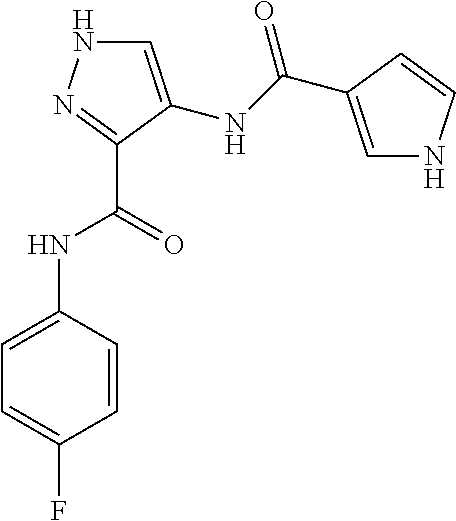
C1=C(NC(=O)C2=CNC=C2)C(C(=O)NC2=CC=C(F)C=C2)=NN1
